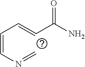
C(=CN=C)C=CC(N)=O
